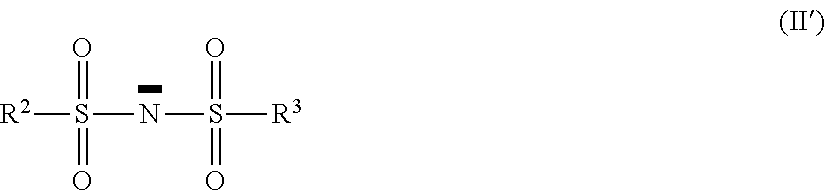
[R2]S(NS([R3])(=O)=O)(=O)=O
